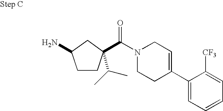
NC1CCC(C(=O)N2CCC(C3=CC=CC=C3[CF3])=CC2)(C(C)C)C1
